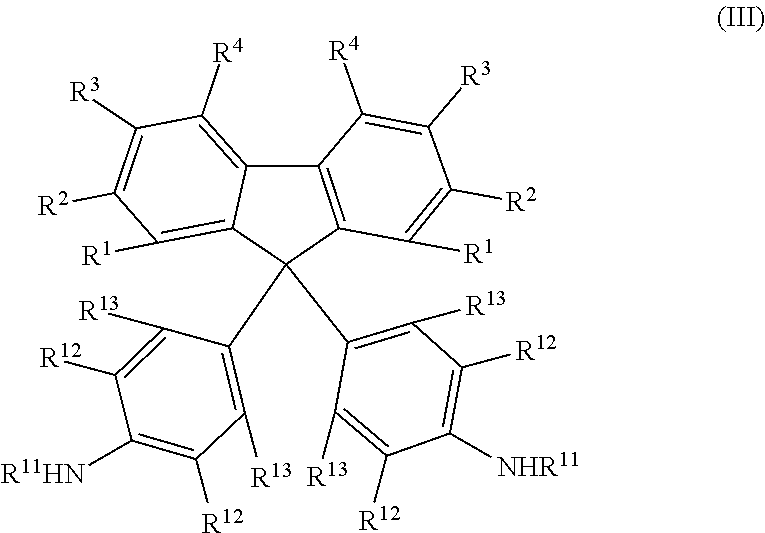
C1([R12])=C([NHR11])C([R12])=C([R13])C(C2(C3=C([R13])C([R12])=C([R11HN])C([R12])=C3[R13])C3=C([R1])C([R2])=C([R3])C([R4])=C3C3=C2C([R1])=C([R2])C([R3])=C3[R4])=C1[R13]
